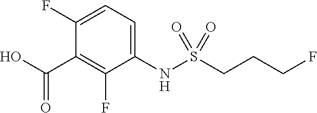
C(C1=C(F)C(NS(CCCF)(=O)=O)=CC=C1F)(O)=O
